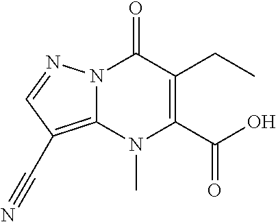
N12C(=C(C#N)C=N1)N(C)C(C(O)=O)=C(CC)C2=O
